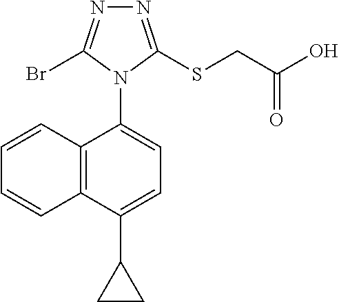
C12=C(C(N3C(SCC(=O)O)=NN=C3Br)=CC=C1C1CC1)C=CC=C2
